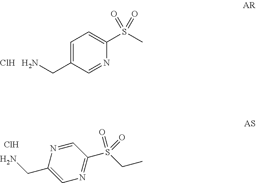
NCC1=CC=C(S(C)(=O)=O)N=C1.Cl.NCC1=CN=C(S(CC)(=O)=O)C=N1.Cl
